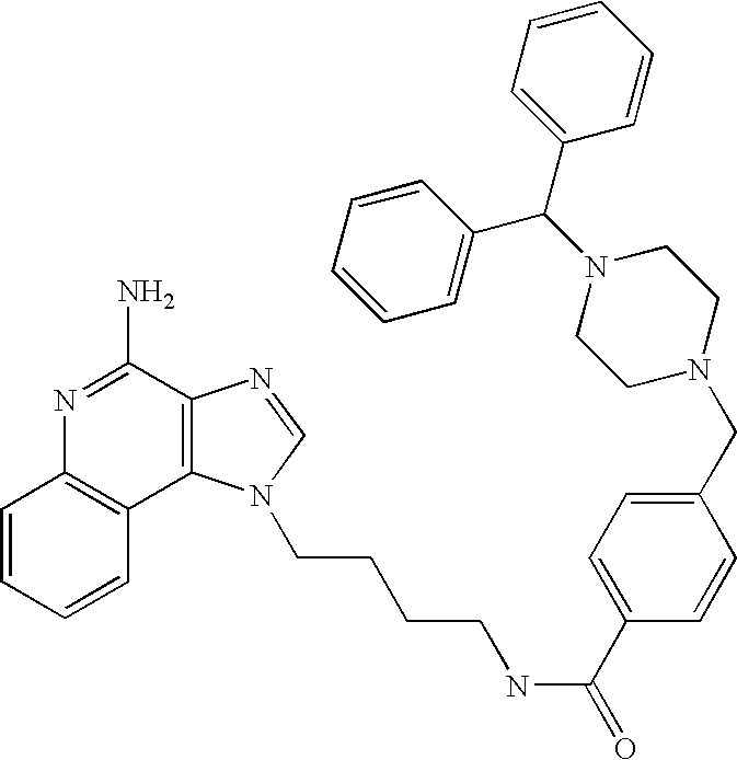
C1=CC=CC2=C1N=C(N)C1=C2N(CCCCNC(=O)C2=CC=C(CN3CCN(C(C4=CC=CC=C4)C4=CC=CC=C4)CC3)C=C2)C=N1
